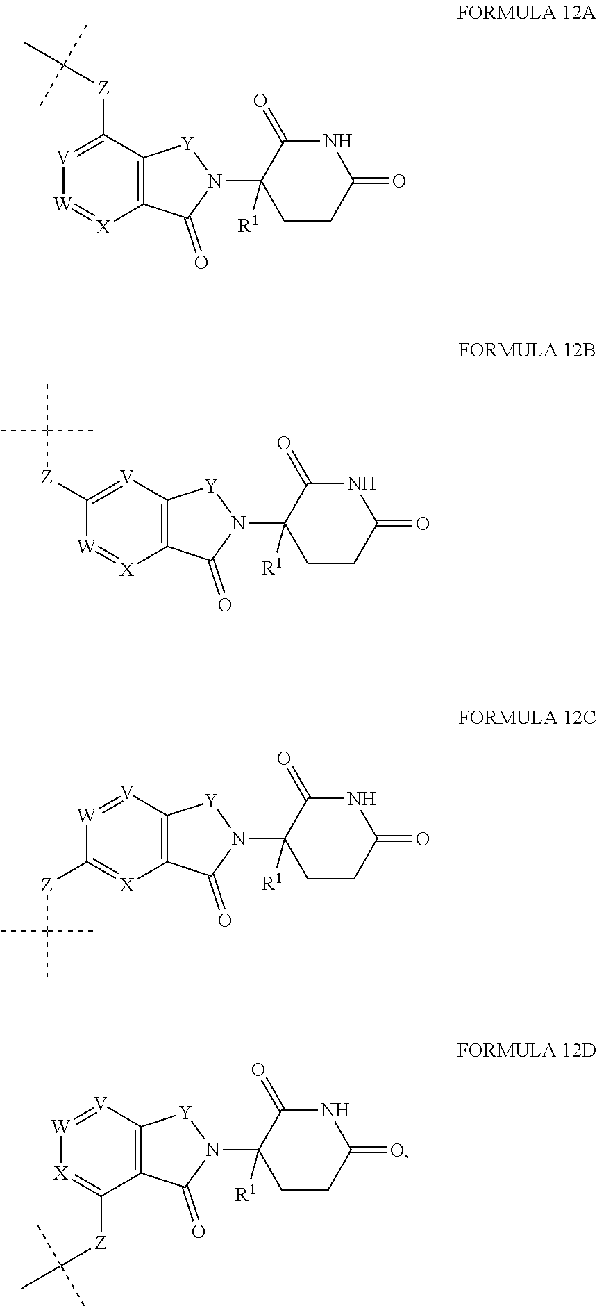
C1CC(=O)NC(=O)C1(N1[Y]C2=C(C1=O)[X]=[W][V]=C2[Z]C(C)(C)C)[R1].C1CC(=O)NC(=O)C1(N1[Y]C2=C(C1=O)[X]=[W]C([Z]C(C)(C)C)=[V]2)[R1].C1CC(=O)NC(=O)C1(N1[Y]C2=C(C1=O)[X]=C([Z]C(C)(C)C)[W]=[V]2)[R1].C1CC(=O)NC(=O)C1(N1[Y]C2=C(C1=O)C([Z]C(C)(C)C)=[X][W]=[V]2)[R1]
